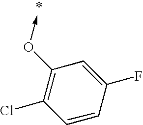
C1=CC(F)=CC(O->C)=C1Cl
